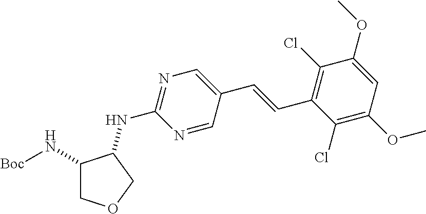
C1(N[Boc])COCC1NC1=NC=C(C=CC2=C(Cl)C(OC)=CC(OC)=C2Cl)C=N1
